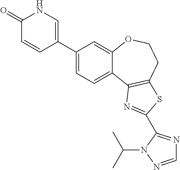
C1(C2=CNC(=O)C=C2)=CC=C2C(=C1)OCCC1=C2N=C(C2=NC=NN2C(C)C)S1
